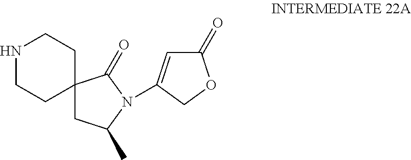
C1C(C)N(C2=CC(=O)OC2)C(=O)C12CCNCC2
